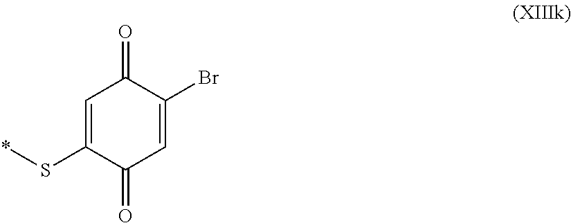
C1=C(S*)C(=O)C=C(Br)C1=O
